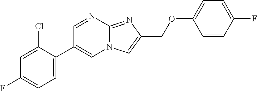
C1=C(C2=CN3C(=NC(COC4=CC=C(F)C=C4)=C3)N=C2)C(Cl)=CC(F)=C1
